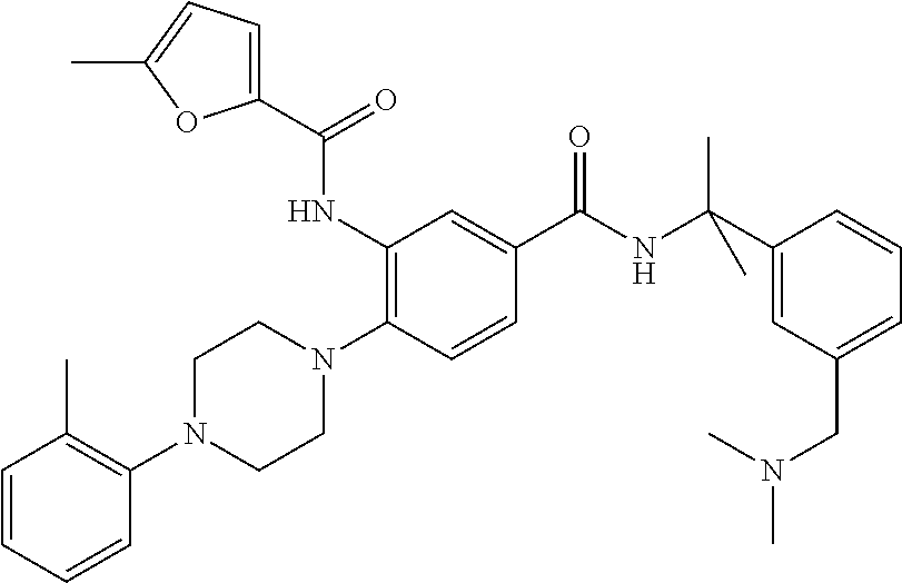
C1=CC=CC(N2CCN(C3=C(NC(C4=CC=C(C)O4)=O)C=C(C(NC(C4=CC(CN(C)C)=CC=C4)(C)C)=O)C=C3)CC2)=C1C
